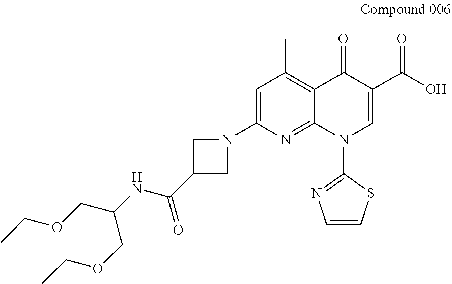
C1=C(N2CC(C(NC(COCC)COCC)=O)C2)N=C2C(=C1C)C(=O)C(C(=O)O)=CN2C1=NC=CS1
